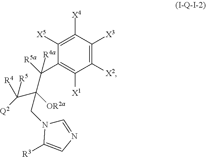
C(C(C([Q2])([R5])[R4])(CN1C=NC=C1[R3])[OR2a])(C1=C([X1])C([X2])=C([X3])C([X4])=C1[X5])([R5a])[R4a]
